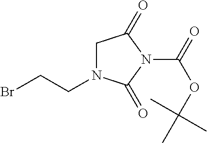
C1N(CCBr)C(=O)N(C(=O)OC(C)(C)C)C1=O
